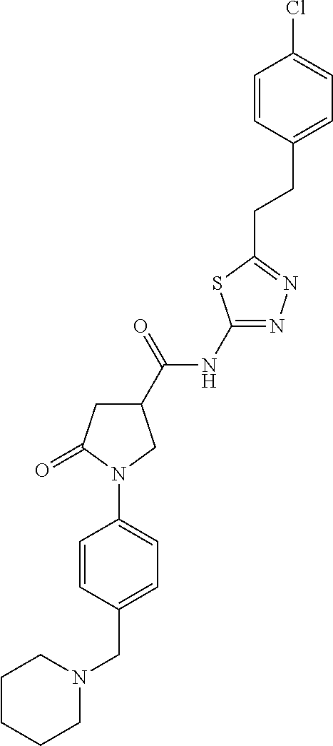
C1CCCN(CC2=CC=C(N3C(=O)CC(C(NC4=NN=C(CCC5=CC=C(Cl)C=C5)S4)=O)C3)C=C2)C1
